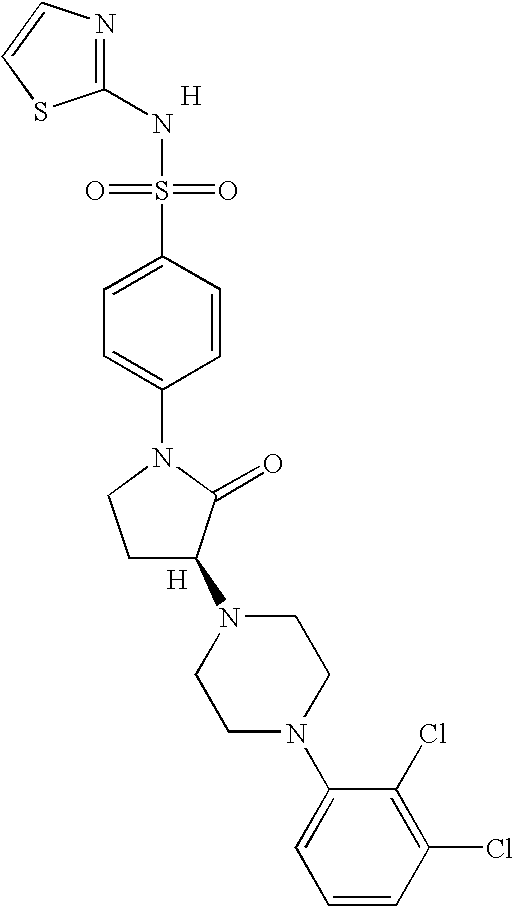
N1=C(NS(=O)(=O)C2=CC=C(N3CCC(N4CCN(C5=CC=CC(Cl)=C5Cl)CC4)C3=O)C=C2)SC=C1.[H].[H]
